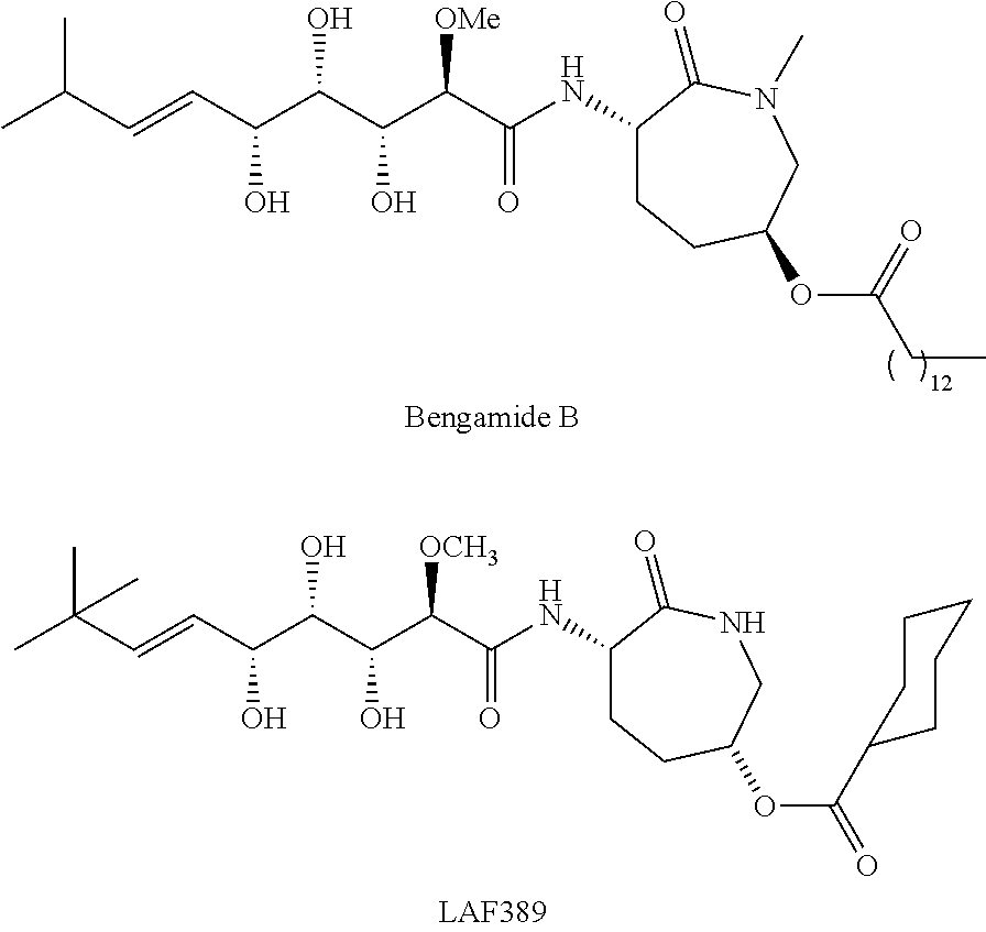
OC(C(C(C(NC1CCC(OC(CC)=O)CN(C)C1=O)=O)[OMe])O)C(C=CC(C)C)O.OC(C(C(C(NC1CCC(OC(=O)C2CCCCC2)CNC1=O)=O)[OCH3])O)C(C=CC(C)(C)C)O
